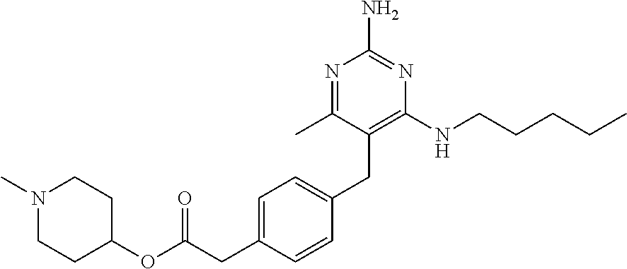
N1=C(C)C(CC2=CC=C(CC(OC3CCN(C)CC3)=O)C=C2)=C(NCCCCC)N=C1N
